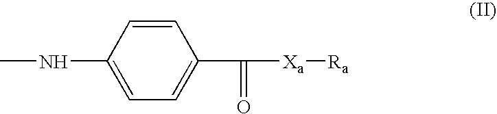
CNC1=CC=C(C(=O)[Xa][Ra])C=C1
